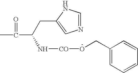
CC(C(N[CO]OCC1=CC=CC=C1)CC1=CN=CN1)=O
